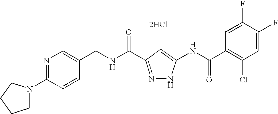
C1N(C2=NC=C(CNC(=O)C3=NNC(NC(C4=C(Cl)C=C(F)C(F)=C4)=O)=C3)C=C2)CCC1.[2HCl]
